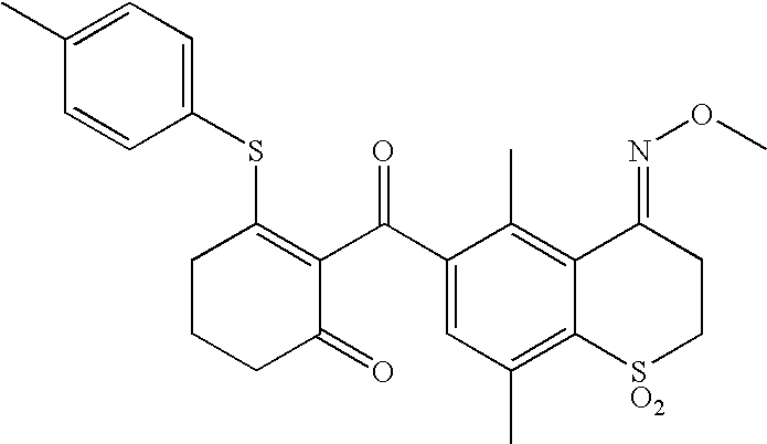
C1CCC(=O)C(C(C2=CC(C)=C3C(=C2C)C(=NOC)CC[SO2]3)=O)=C1SC1=CC=C(C)C=C1
